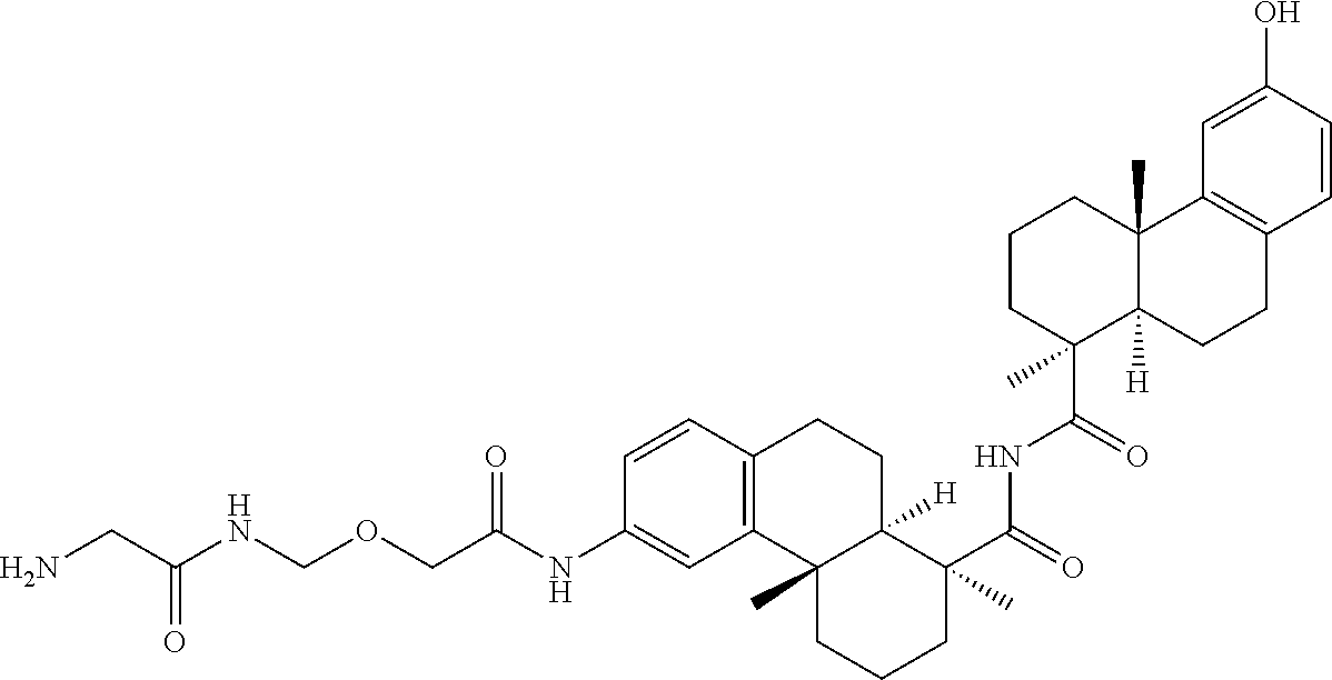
C1=CC2=C(C=C1NC(COCNC(CN)=O)=O)C1(C)C([H])(CC2)C(C(=O)NC(C2(C)C3([H])C(C)(CCC2)C2=C(CC3)C=CC(O)=C2)=O)(C)CCC1
